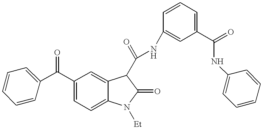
C(C1=CC=C2C(=C1)C(C(NC1=CC(C(=O)NC3=CC=CC=C3)=CC=C1)=O)C(=O)N2[Et])(=O)C1=CC=CC=C1
